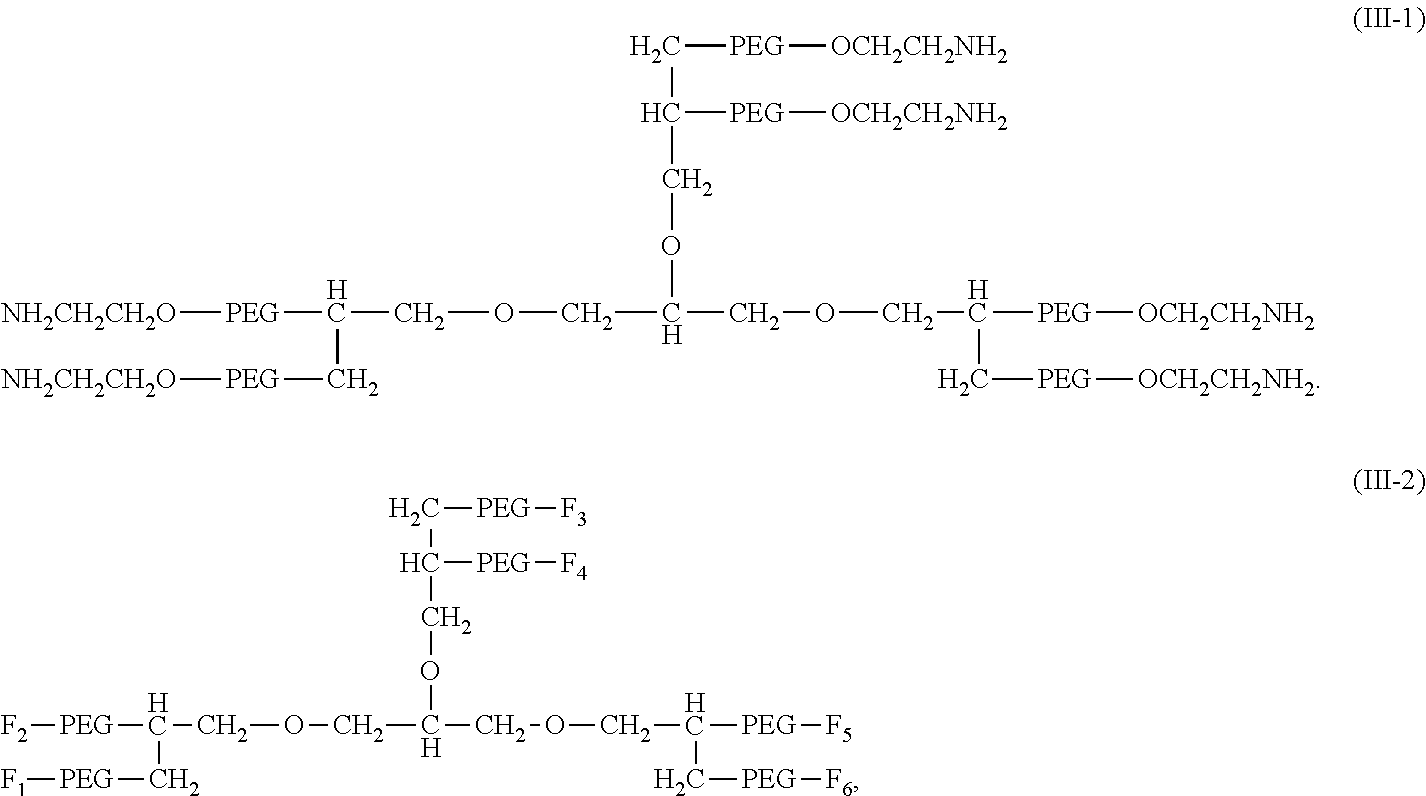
C([PEG][OCH2CH2NH2])C([PEG][OCH2CH2NH2])COC(COCC([PEG][NH2CH2CH2O])C[PEG][NH2CH2CH2O])COCC([PEG][OCH2CH2NH2])C[PEG][OCH2CH2NH2].C([PEG][F3])C([PEG][F4])COC(COCC([PEG][F2])C[PEG][F1])COCC([PEG][F5])C[PEG][F6]
